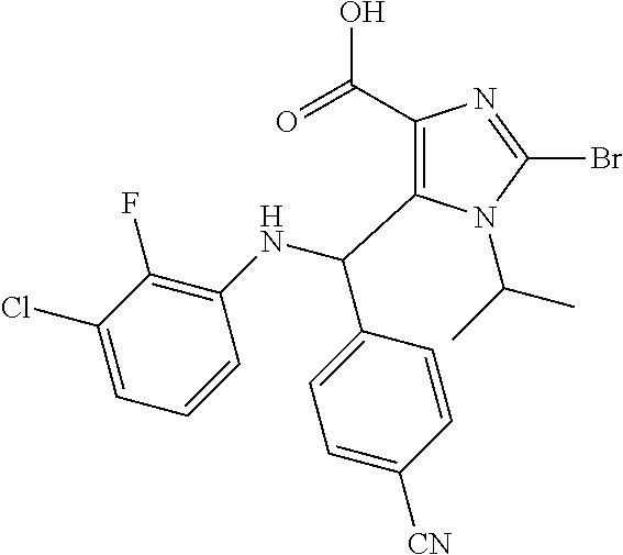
C1(C(=O)O)=C(C(NC2=C(F)C(Cl)=CC=C2)C2=CC=C([CN])C=C2)N(C(C)C)C(Br)=N1
